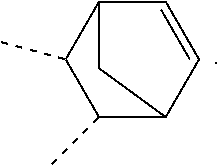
C1(C)C2C=CC(C1C)C2
